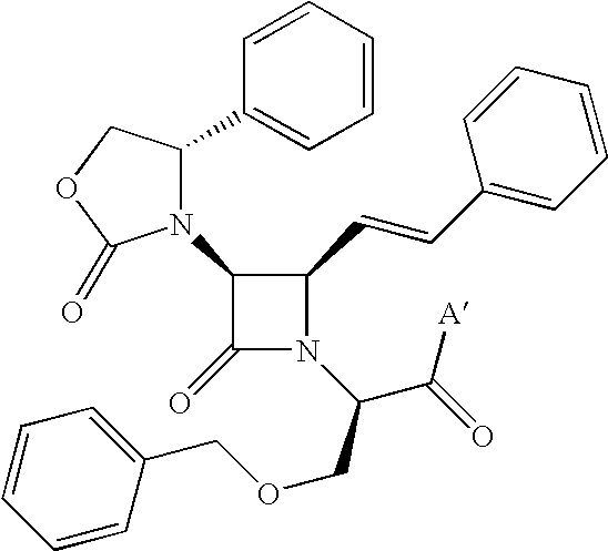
C1(C=CC2=CC=CC=C2)C(N2C(C3=CC=CC=C3)COC2=O)C(=O)N1C(C(=O)[A])COCC1=CC=CC=C1
